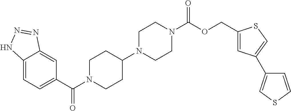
C12=CC=C(C(N3CCC(N4CCN(C(OCC5=CC(C6=CSC=C6)=CS5)=O)CC4)CC3)=O)C=C1N=NN2
